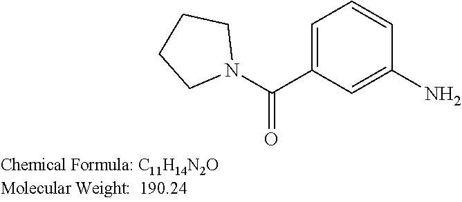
C1CCN(C(C2=CC=CC(N)=C2)=O)C1
